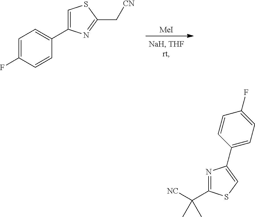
[MeI].C1=C(C2=CC=C(F)C=C2)N=C(C[CN])S1.C1(C([NC])(C)C)=NC(C2=CC=C(F)C=C2)=CS1
